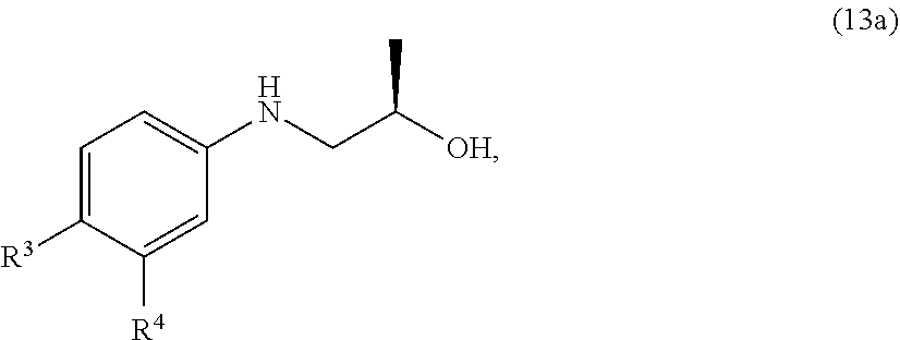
C1([R3])=CC=C(NCC([OH])C)C=C1[R4]
